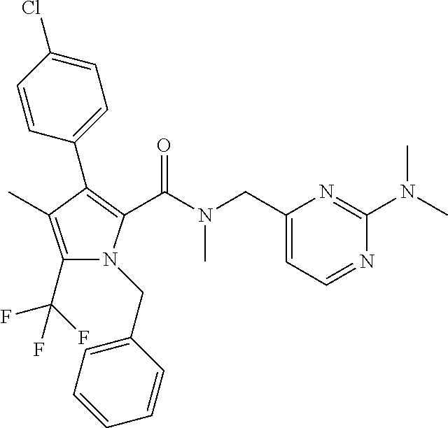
C1(C2=C(C(=O)N(C)CC3=CC=NC(N(C)C)=N3)N(CC3=CC=CC=C3)C(C(F)(F)F)=C2C)=CC=C(Cl)C=C1
